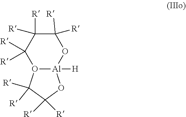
O12[Al]([H])(OC([R])([R])C1([R])[R])OC([R])([R])C([R])([R])C2([R])[R]
